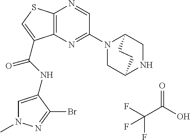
C(C(O)=O)(F)(F)F.C12=C(N=C(N3CC4NCC3CC4)C=N1)C(C(=O)NC1=CN(C)N=C1Br)=CS2
